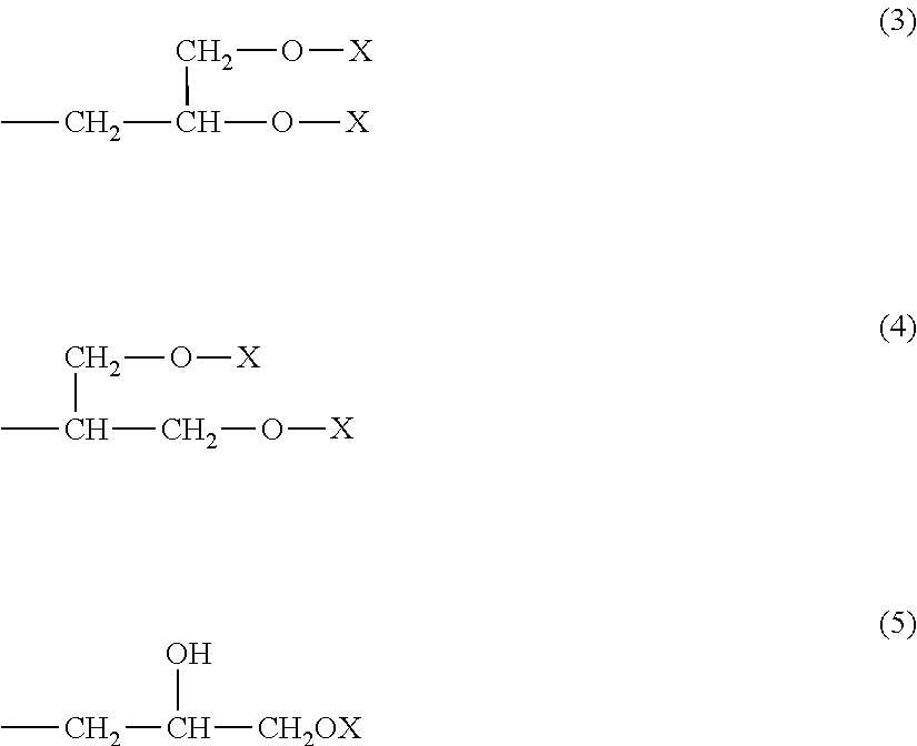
O(CC(O[X])CC)[X].O(CC(CO[X])C)[X].C(C)C([CH2OX])O
